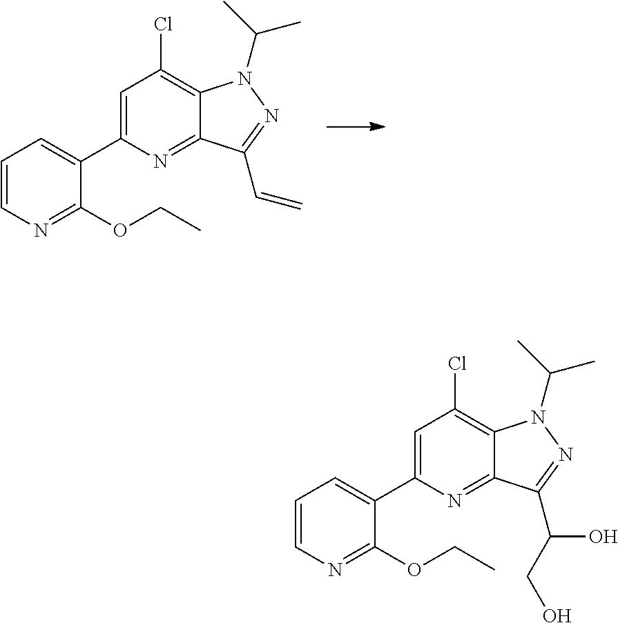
C1=CN=C(OCC)C(C2=CC(Cl)=C3C(=N2)C(C=C)=NN3C(C)C)=C1.C1=CN=C(OCC)C(C2=CC(Cl)=C3C(=N2)C(C(O)CO)=NN3C(C)C)=C1
